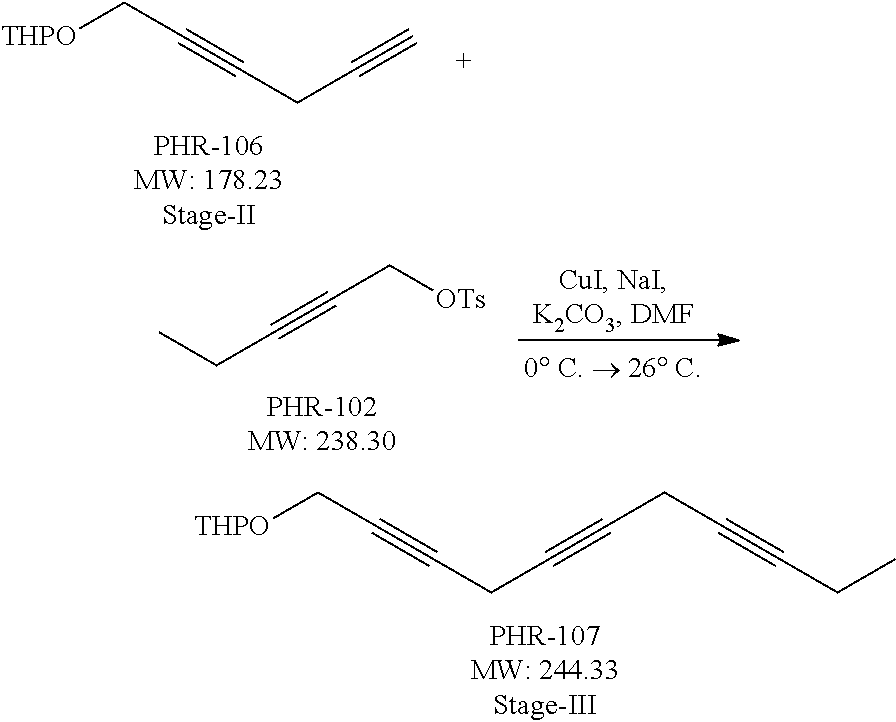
[THPO]CC#CCC#CCC#CCC.[THPO]CC#CCC#C.C(C#CC[OTs])C
